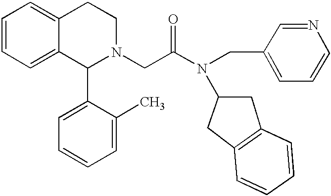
C1=CC=C2C(=C1)CCN(CC(N(CC1=CC=CN=C1)C1CC3=C(C1)C=CC=C3)=O)C2C1=CC=CC=C1C
